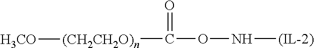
[(CH2CH2O)n](C(ON[(IL-2)])=O)[H3CO]
